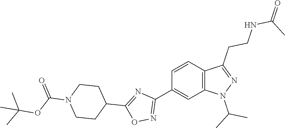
C1(C2=NOC(C3CCN(C(OC(C)(C)C)=O)CC3)=N2)=CC2=C(C=C1)C(CCNC(=O)C)=NN2C(C)C
